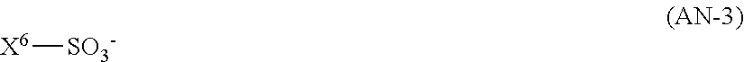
[X6][SO3-]
